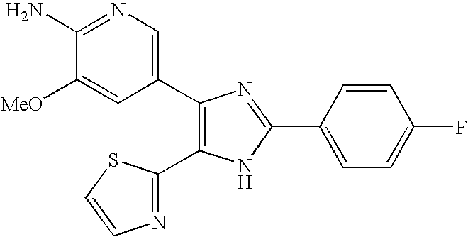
C1(N)=NC=C(C2=C(C3=NC=CS3)NC(C3=CC=C(F)C=C3)=N2)C=C1[MeO]
